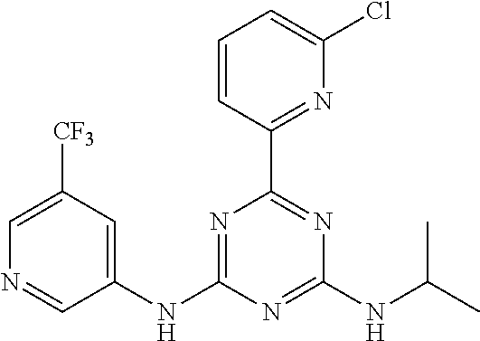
C1(NC2=NC(C3=NC(Cl)=CC=C3)=NC(NC(C)C)=N2)=CC([CF3])=CN=C1
